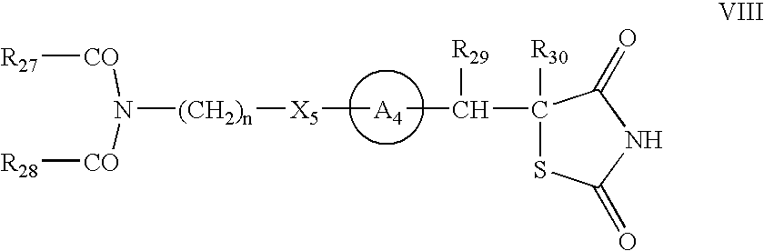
N([(CH2)n][X5][A4]C([R29])C1([R30])SC(=O)NC1=O)([CO][R27])[CO][R28]
